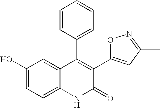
C1(O)=CC=C2C(=C1)C(C1=CC=CC=C1)=C(C1=CC(C)=NO1)C(=O)N2
